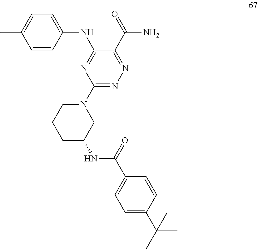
N1(C2=NN=C(C(=O)N)C(NC3=CC=C(C)C=C3)=N2)CCCC(NC(C2=CC=C(C(C)(C)C)C=C2)=O)C1
